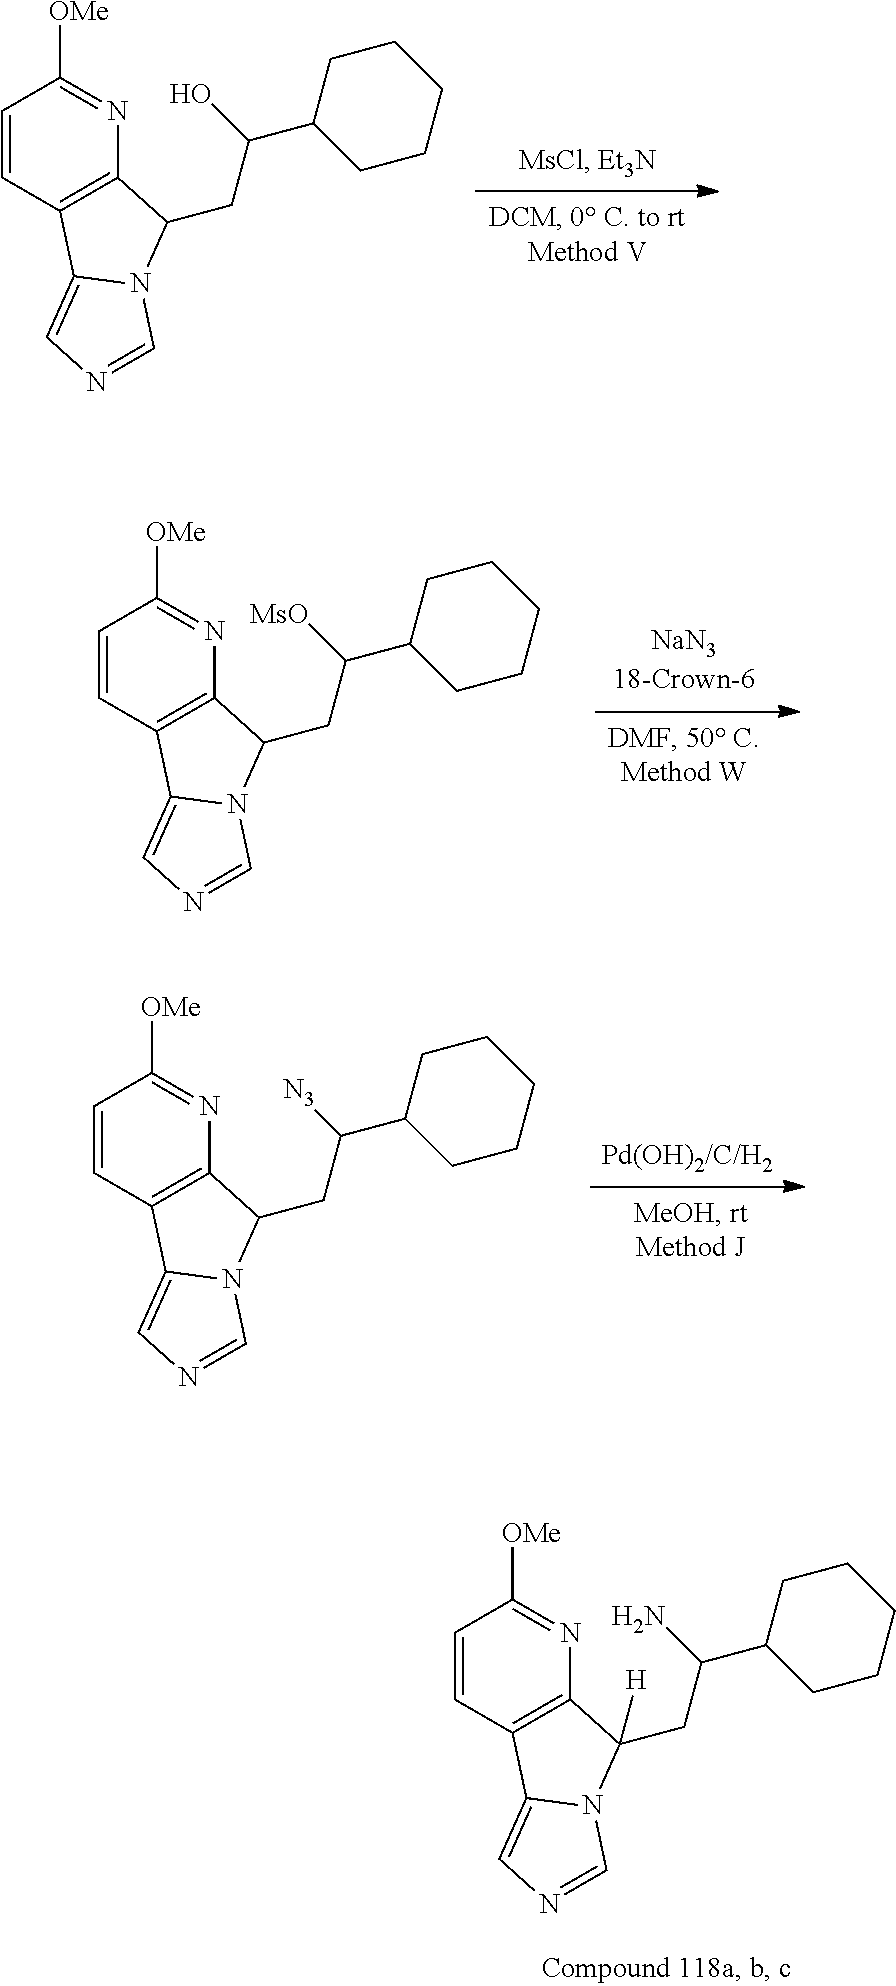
C1=CC2=C(N=C1[OMe])C(CC(C1CCCCC1)O)N1C2=CN=C1.C1=CC2=C(N=C1[OMe])C(CC(C1CCCCC1)[N3])N1C2=CN=C1.C1=CC2=C(N=C1[OMe])C(CC(C1CCCCC1)N)([H])N1C2=CN=C1.C1=CC2=C(N=C1[OMe])C(CC(C1CCCCC1)[MsO])N1C2=CN=C1
